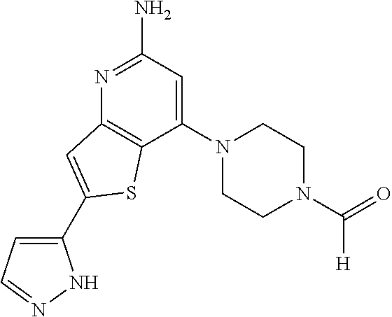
C1(N2CCN(C(=O)[H])CC2)=CC(N)=NC2=C1SC(C1=CC=NN1)=C2
